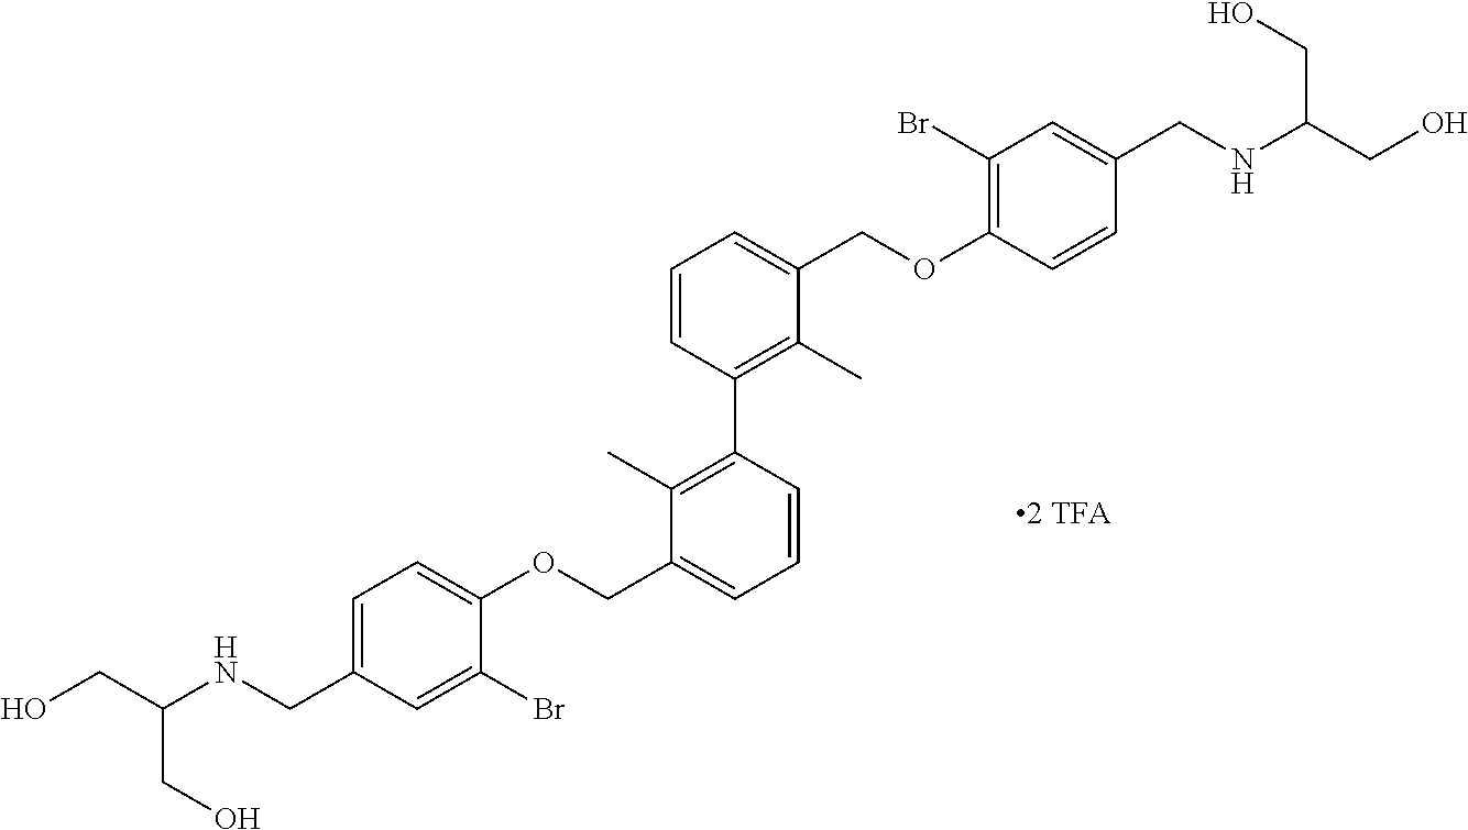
C1=C(CNC(CO)CO)C=C(Br)C(OCC2=CC=CC(C3=C(C)C(COC4=C(Br)C=C(CNC(CO)CO)C=C4)=CC=C3)=C2C)=C1
